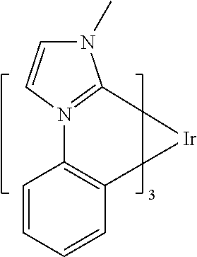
N1(C)C=CN2=C1[Ir]C1=C2C=CC=C1
